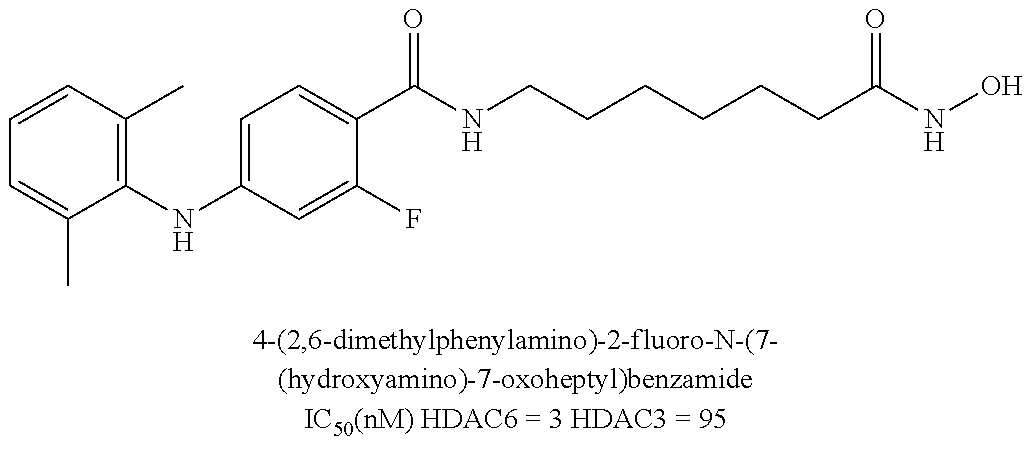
C1=CC(C)=C(NC2=CC=C(C(NCCCCCCC(NO)=O)=O)C(F)=C2)C(C)=C1
